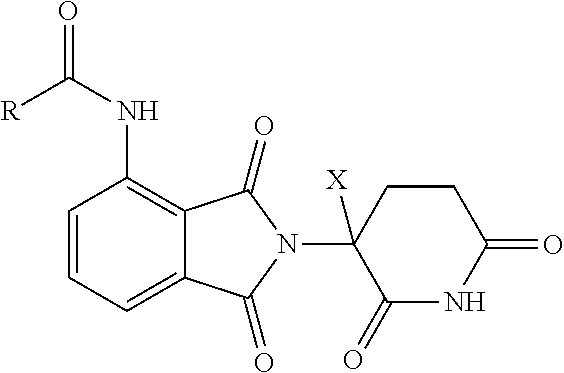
C1=CC=C2C(=C1NC(=O)[R])C(=O)N(C1([X])C(=O)NC(=O)CC1)C2=O
